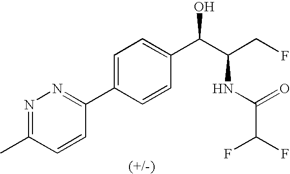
C1(C2=CC=C(C(C(CF)NC(C(F)F)=O)O)C=C2)=NN=C(C)C=C1
